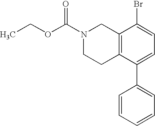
N1(C(OCC)=O)CCC2=C(C1)C(Br)=CC=C2C1=CC=CC=C1
